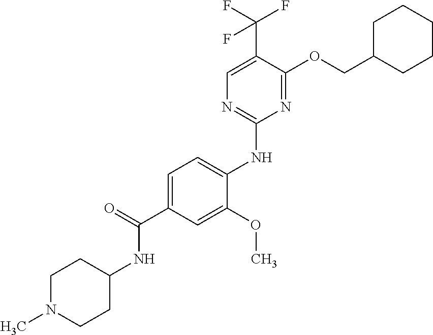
C1=C(C(=O)NC2CCN(C)CC2)C=C(OC)C(NC2=NC=C(C(F)(F)F)C(OCC3CCCCC3)=N2)=C1
